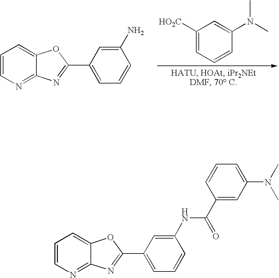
C1=CN=C2C(=C1)OC(C1=CC=CC(NC(C3=CC(N(C)C)=CC=C3)=O)=C1)=N2.C1=CN=C2C(=C1)OC(C1=CC=CC(N)=C1)=N2.C1([HO2C])=CC=CC(N(C)C)=C1
